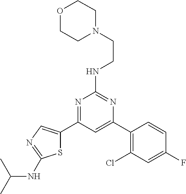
N1=C(C2=CN=C(NC(C)C)S2)C=C(C2=C(Cl)C=C(F)C=C2)N=C1NCCN1CCOCC1
